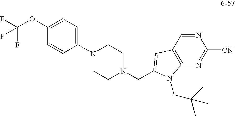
FC(OC1=CC=C(N2CCN(CC3=CC4=C(N=C([CN])N=C4)N3CC(C)(C)C)CC2)C=C1)(F)F
